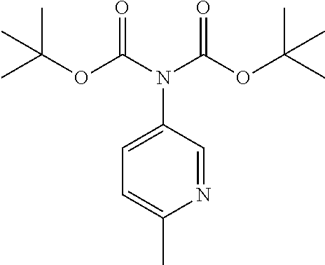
N1=CC(N(C(OC(C)(C)C)=O)C(OC(C)(C)C)=O)=CC=C1C
